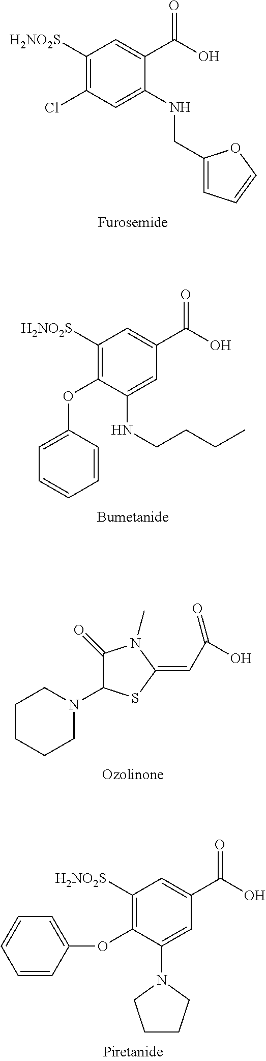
C1([H2NO2S])=C(Cl)C=C(NCC2=CC=CO2)C(C(O)=O)=C1.C1([H2NO2S])=C(OC2=CC=CC=C2)C(NCCCC)=CC(C(O)=O)=C1.C1CCCN(C2C(=O)N(C)C(=CC(=O)O)S2)C1.C1([H2NO2S])=C(OC2=CC=CC=C2)C(N2CCCC2)=CC(C(O)=O)=C1
